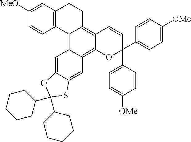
C1([MeO])=CC2=C(C=C1)C1=C3C(=C4C(=C1CC2)C=CC(C1=CC=C([OMe])C=C1)(C1=CC=C([OMe])C=C1)O4)C=C1C(=C3)OC(C2CCCCC2)(C2CCCCC2)S1
